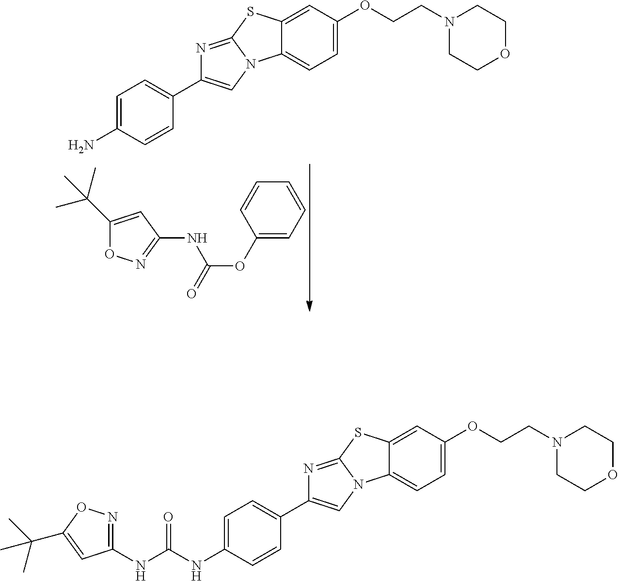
C1=C(NC(NC2=NOC(C(C)(C)C)=C2)=O)C=CC(C2=CN3C(=N2)SC2=CC(OCCN4CCOCC4)=CC=C32)=C1.C1(C(C)(C)C)=CC(NC(OC2=CC=CC=C2)=O)=NO1.C1=C(N)C=CC(C2=CN3C(=N2)SC2=CC(OCCN4CCOCC4)=CC=C32)=C1
